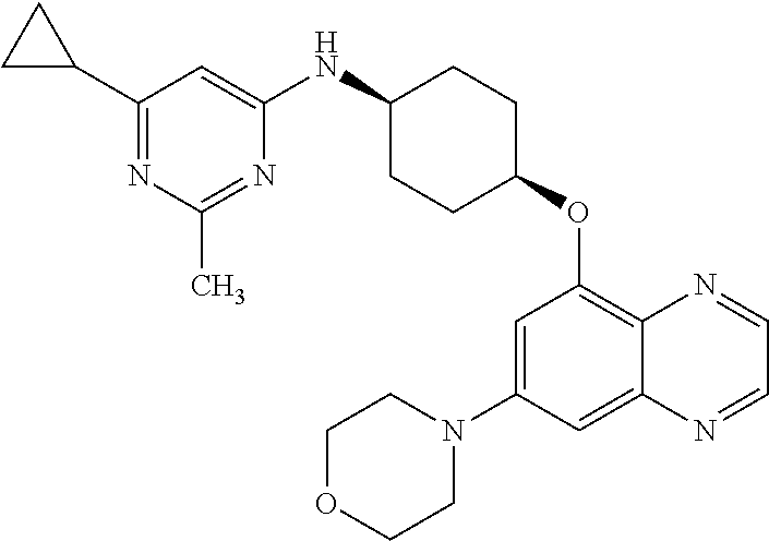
N1=C(C2CC2)C=C(NC2CCC(OC3=C4C(=CC(N5CCOCC5)=C3)N=CC=N4)CC2)N=C1C
